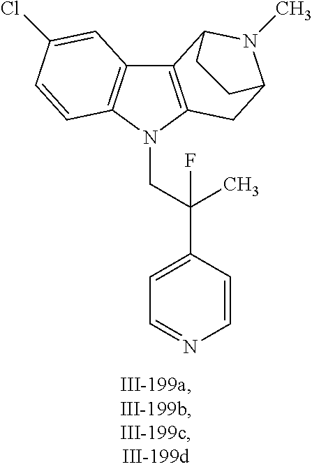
C12=C(N(CC(C3=CC=NC=C3)(C)F)C3=C1C=C(Cl)C=C3)CC1N(C)C2CC1
